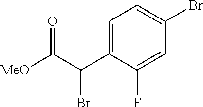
C1=C(C(C([MeO])=O)Br)C(F)=CC(Br)=C1
